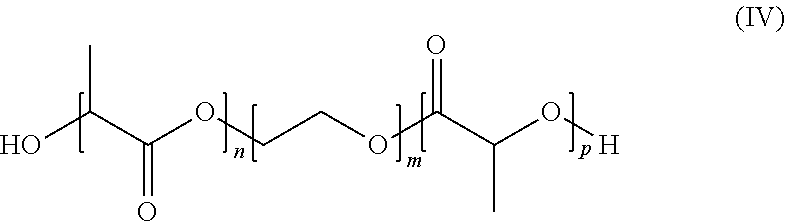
OC(C(OCCOC(C(C)O[H])=O)=O)C
